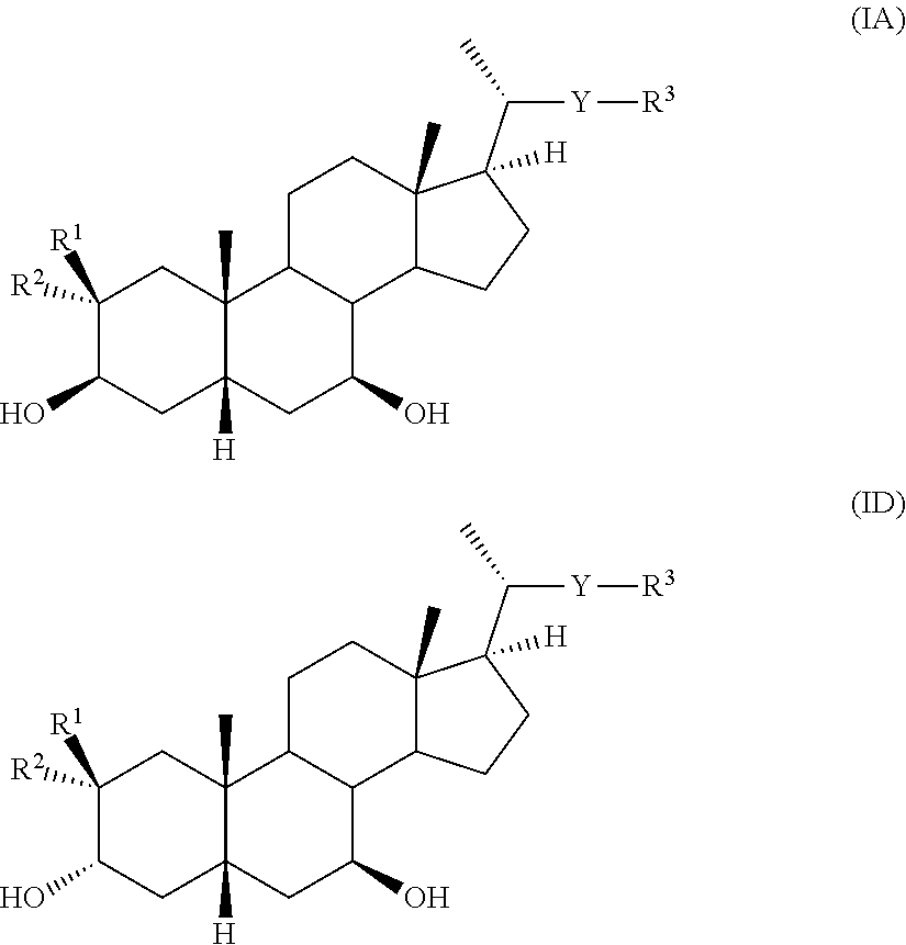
C1([R2])([R1])C(O)CC2([H])C(C)(C1)C1C(C(O)C2)C2C(C)(CC1)C(C([Y][R3])C)([H])CC2.C1([R2])([R1])C(O)CC2([H])C(C)(C1)C1C(C(O)C2)C2C(C)(CC1)C(C([Y][R3])C)([H])CC2
